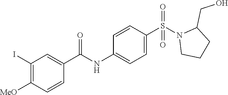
C1(I)=C([MeO])C=CC(C(NC2=CC=C(S(=O)(=O)N3CCCC3CO)C=C2)=O)=C1
